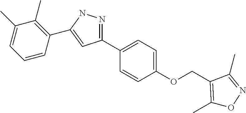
N1=C(C2=CC=C(OCC3=C(C)ON=C3C)C=C2)C=C(C2=C(C)C(C)=CC=C2)N1
